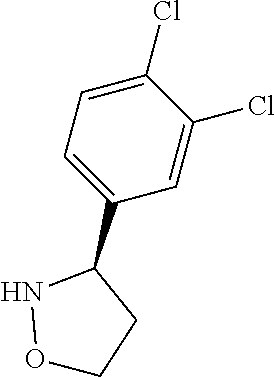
C1=C(Cl)C(Cl)=CC(C2NOCC2)=C1
